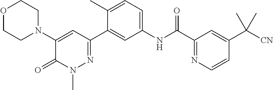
O1CCN(C2=CC(C3=CC(NC(C4=NC=CC(C([CN])(C)C)=C4)=O)=CC=C3C)=NN(C)C2=O)CC1
